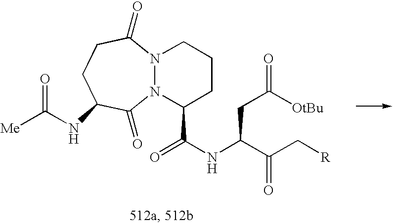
N12N(C(=O)CCC(NC([Me])=O)C1=O)CCCC2C(NC(C(C[R])=O)CC([OtBu])=O)=O
